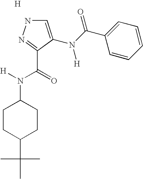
N1C=C(N(C(C2=CC=CC=C2)=O)[H])C(C(N([H])C2CCC(C(C)(C)C)CC2)=O)=N1.[H]
